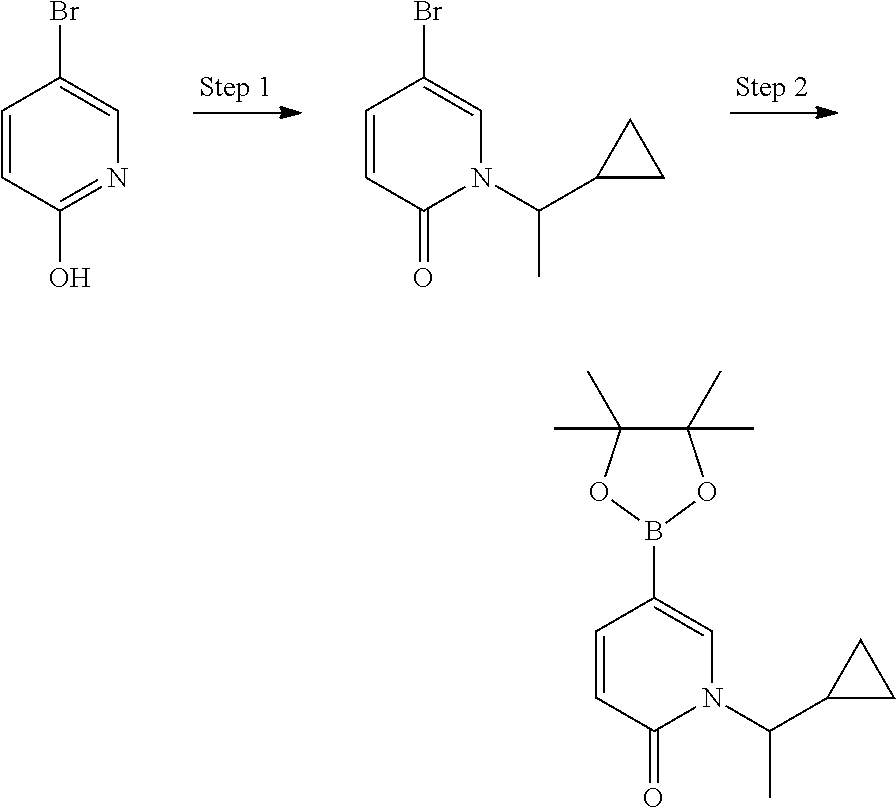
C1=CC(O)=NC=C1Br.C1=CC(=O)N(C(C2CC2)C)C=C1Br.C1=CC(=O)N(C(C2CC2)C)C=C1B1OC(C)(C)C(C)(C)O1
